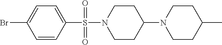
C1=C(Br)C=CC(S(N2CCC(N3CCC(C)CC3)CC2)(=O)=O)=C1
